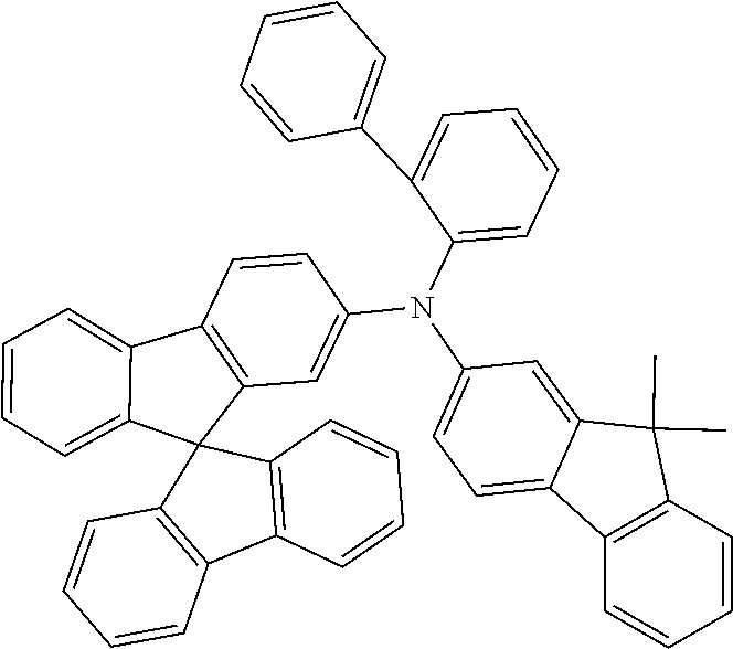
C1=C2C(C)(C)C3=C(C2=CC=C1N(C1=CC=CC=C1C1=CC=CC=C1)C1=CC2=C(C4=CC=CC=C4C24C2=C(C=CC=C2)C2=C4C=CC=C2)C=C1)C=CC=C3
